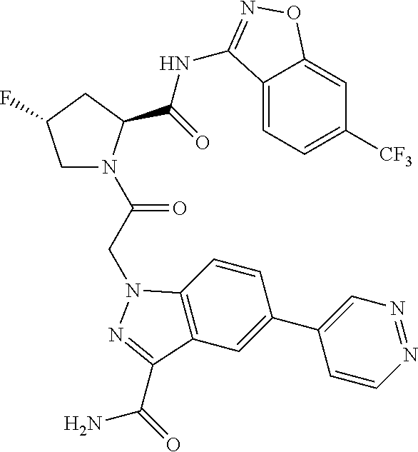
C1=CN=NC=C1C1=CC2=C(C=C1)N(CC(=O)N1CC(F)CC1C(=O)NC1=NOC3=CC([CF3])=CC=C31)N=C2C(=O)N
